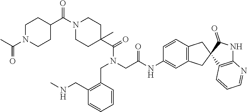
C1(CNC)=C(CN(CC(=O)NC2=CC3=C(C=C2)CC2(C3)C3=C(NC2=O)N=CC=C3)C(=O)C2(C)CCN(C(C3CCN(C(C)=O)CC3)=O)CC2)C=CC=C1
